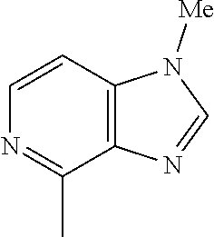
C12=C(C=CN=C1C)N([Me])C=N2
